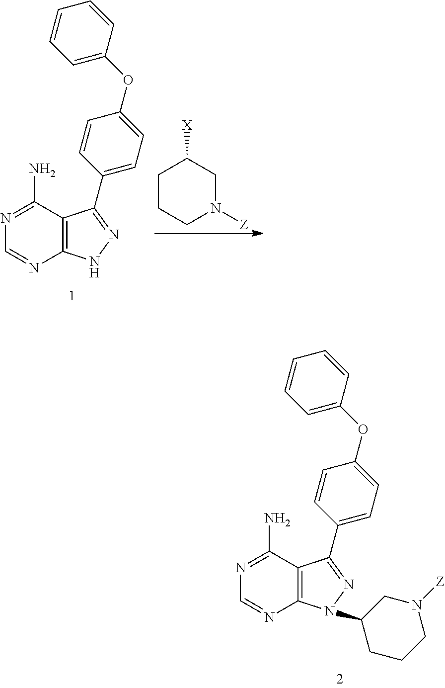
C12=C(C(N)=NC=N1)C(C1=CC=C(OC3=CC=CC=C3)C=C1)=NN2C1CCCN([Z])C1.C12=C(C(N)=NC=N1)C(C1=CC=C(OC3=CC=CC=C3)C=C1)=NN2.C1CCN([Z])CC1[X]
